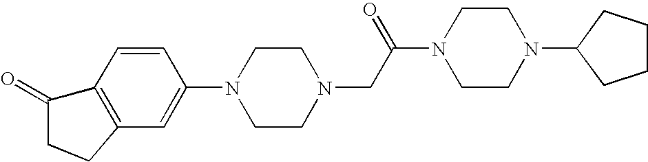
C1=CC2=C(C=C1N1CCN(CC(N3CCN(C4CCCC4)CC3)=O)CC1)CCC2=O
